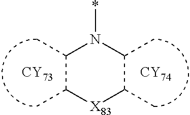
C1(C)C(C)[X83]C(C)C(C)N1*.[CY73].[CY74]
